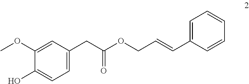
C(C1=CC=CC=C1)=CCOC(CC1=CC=C(O)C(OC)=C1)=O
